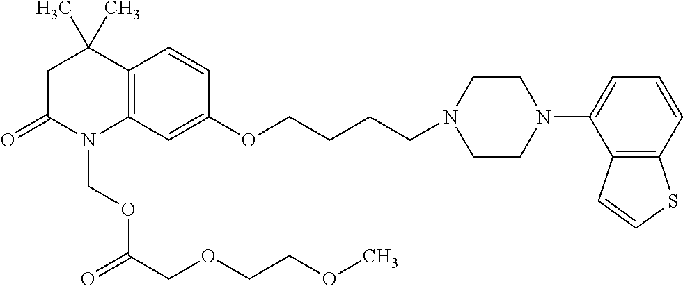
C1C(=O)N(COC(COCCOC)=O)C2=C(C1(C)C)C=CC(OCCCCN1CCN(C3=CC=CC4=C3C=CS4)CC1)=C2
